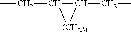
C1(CC)C(CC)[(CH2)4]1
